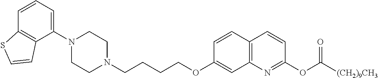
C1(N2CCN(CCCCOC3=CC4=C(C=C3)C=CC(OC(=O)[(CH2)9CH3])=N4)CC2)=CC=CC2=C1C=CS2
